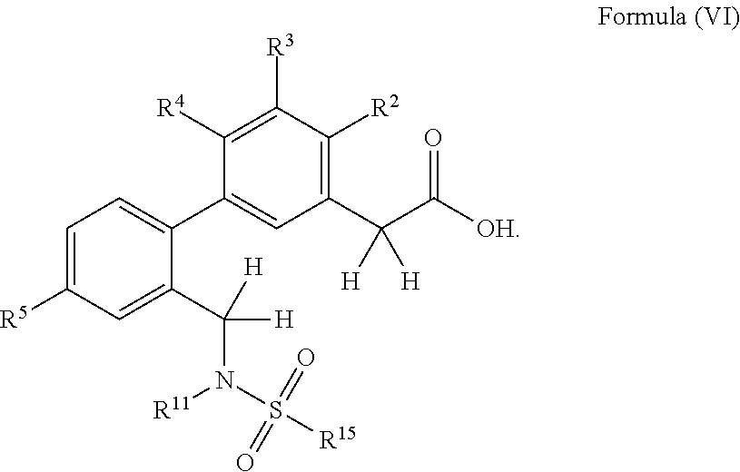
C1=C([R5])C=C(C(N(S([R15])(=O)=O)[R11])([H])[H])C(C2=CC(C(C(=O)[OH])([H])[H])=C([R2])C([R3])=C2[R4])=C1
